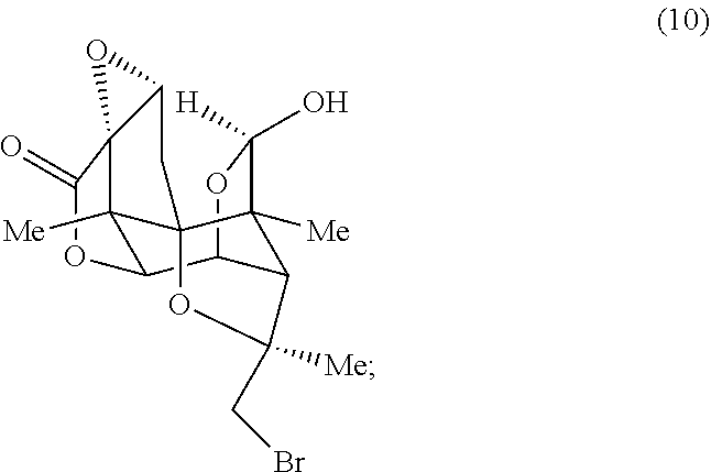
C12C3C4([Me])C5(C([Me])(C1C([Me])(CBr)O5)C(O)([H])O2)CC1C4(O1)C(=O)O3
